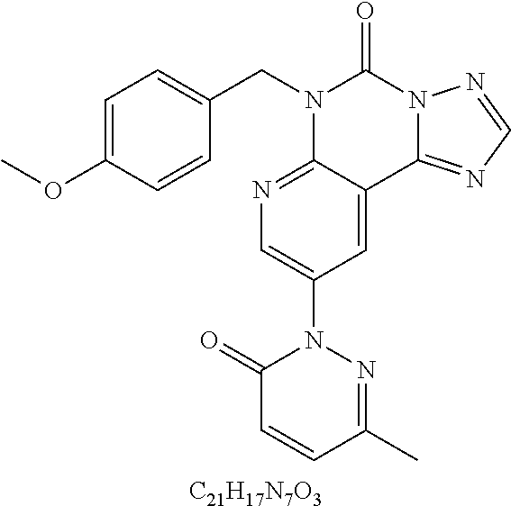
[C21H17N7O3].C1=C(OC)C=CC(CN2C3=NC=C(N4C(=O)C=CC(C)=N4)C=C3C3=NC=NN3C2=O)=C1
